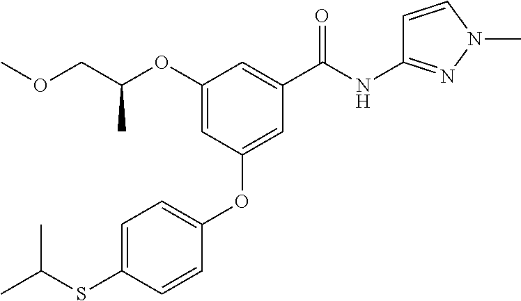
C1=CC(OC2=CC(C(NC3=NN(C)C=C3)=O)=CC(OC(COC)C)=C2)=CC=C1SC(C)C
